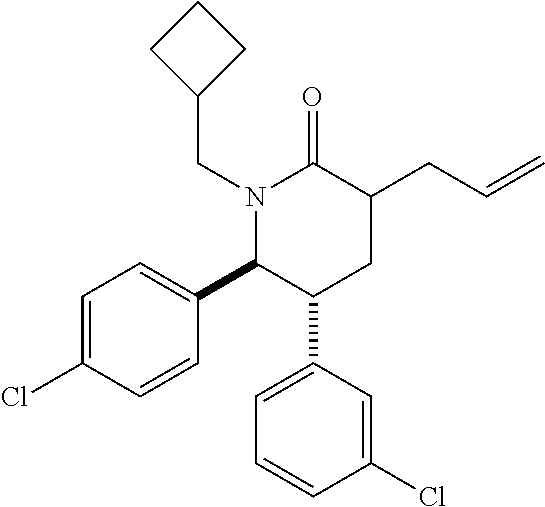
N1(CC2CCC2)C(C2=CC=C(Cl)C=C2)C(C2=CC=CC(Cl)=C2)CC(CC=C)C1=O
